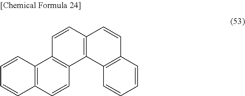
C1=CC2=C(C=C1)C=CC1=C2C=CC2=C1C1=C(C=C2)C=CC=C1
